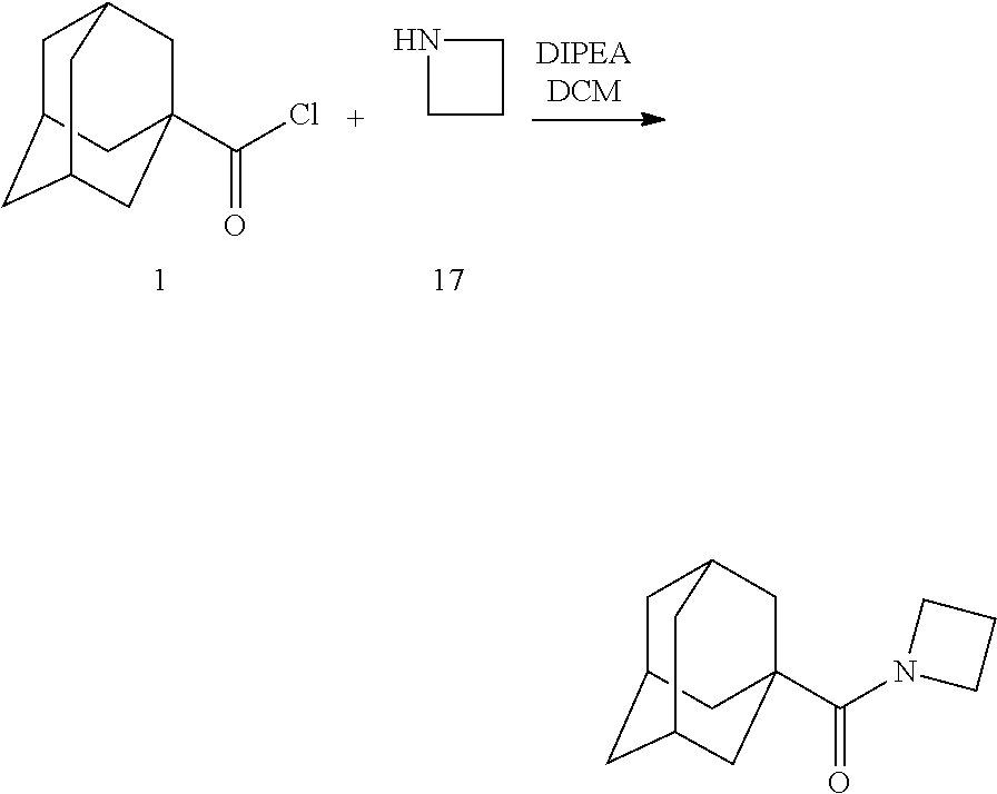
C1C2CC3CC(C(Cl)=O)(CC1C3)C2.C1NCC1.C1C2CC3CC(C(N4CCC4)=O)(CC1C3)C2
